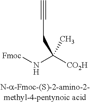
[Fmoc]NC([CO2H])(C)CC#C
